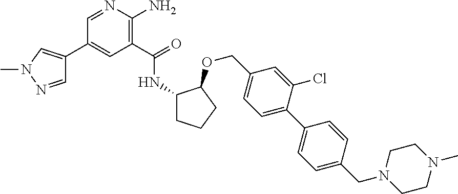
C1(C(=O)NC2CCCC2OCC2=CC=C(C3=CC=C(CN4CCN(C)CC4)C=C3)C(Cl)=C2)=C(N)N=CC(C2=CN(C)N=C2)=C1
